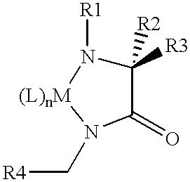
C1([R3])([R2])N([R1])[(L)nM]N(C[R4])C1=O
